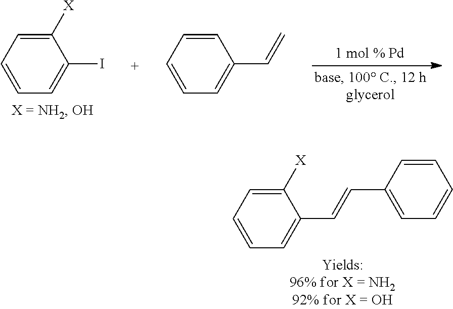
C1=CC=C(C=CC2=CC=CC=C2)C([X])=C1.C1=CC=C(I)C([X])=C1.C1=CC=C(C=C)C=C1
